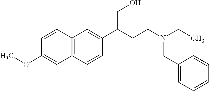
C12=C(C=CC(C(CCN(CC)CC3=CC=CC=C3)CO)=C1)C=C(OC)C=C2
